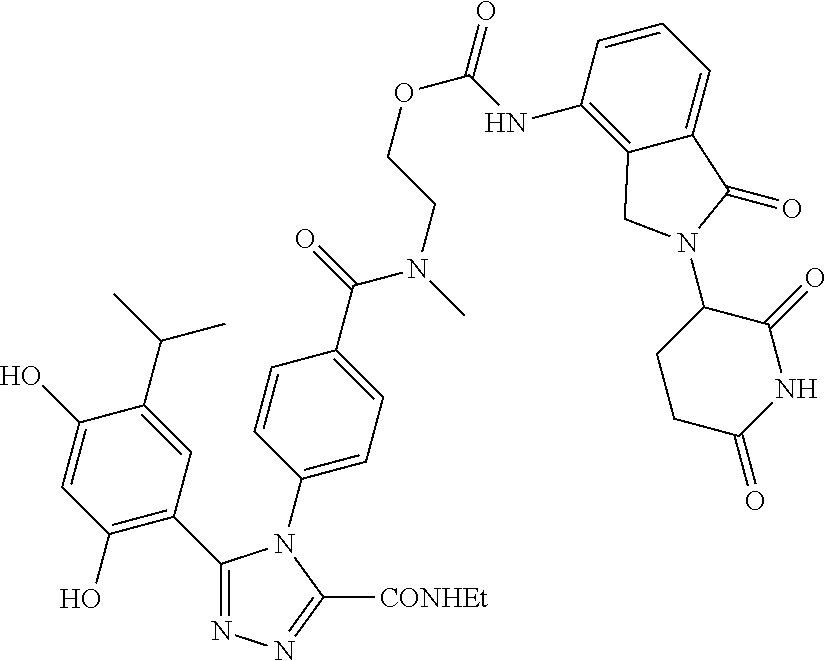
C1(O)=C(C2=NN=C([CONHEt])N2C2=CC=C(C(=O)N(C)CCOC(=O)NC3=C4C(=CC=C3)C(=O)N(C3CCC(=O)NC3=O)C4)C=C2)C=C(C(C)C)C(O)=C1
